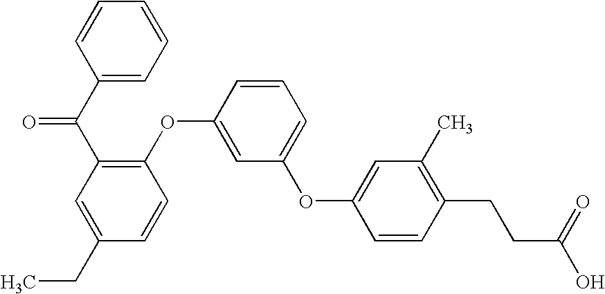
C1(C(C2=C(OC3=CC(OC4=CC(C)=C(CCC(O)=O)C=C4)=CC=C3)C=CC(CC)=C2)=O)=CC=CC=C1
